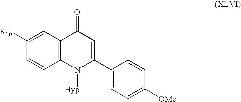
C12=C(C=C([R10])C=C1)C(=O)C=C(C1=CC=C([OMe])C=C1)N2[Hyp]
